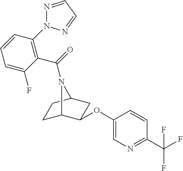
C1C2C(OC3=CN=C(C(F)(F)F)C=C3)CC(C1)N2C(=O)C1=C(N2N=CC=N2)C=CC=C1F
